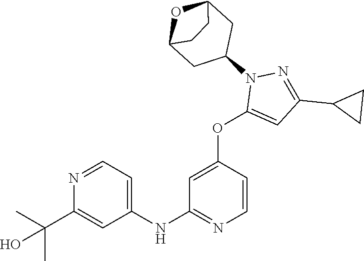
C1(NC2=NC=CC(OC3=CC(C4CC4)=NN3C3CC4OC(C3)CC4)=C2)=CC=NC(C(C)(C)O)=C1
